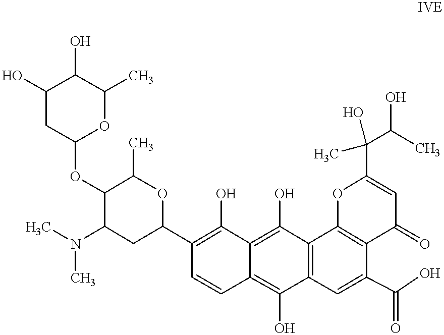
C1(O)CC(OC2C(N(C)C)CC(C3=C(O)C4=C(O)C5=C(C(O)=C4C=C3)C=C(C(=O)O)C3=C5OC(C(C(C)O)(O)C)=CC3=O)OC2C)OC(C)C1O
